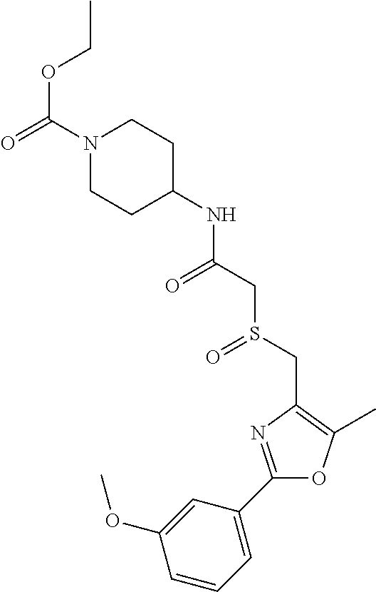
N1(C(=O)OCC)CCC(NC(CS(CC2=C(C)OC(C3=CC=CC(OC)=C3)=N2)=O)=O)CC1
